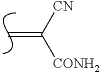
C=C([CN])[CONH2]
